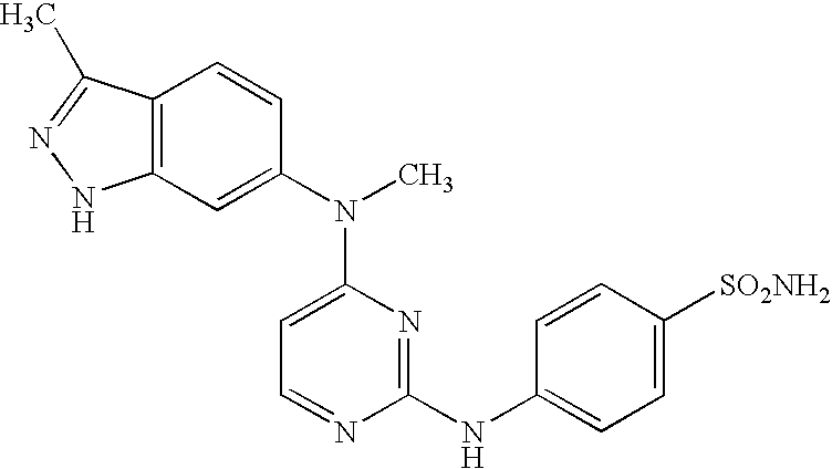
C12=C(C=C(N(C3=CC=NC(NC4=CC=C([SO2NH2])C=C4)=N3)C)C=C1)NN=C2C
